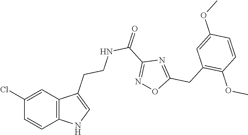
C12=C(C=C(Cl)C=C1)C(CCNC(C1=NOC(CC3=C(OC)C=CC(OC)=C3)=N1)=O)=CN2
